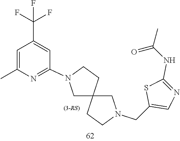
C12(CN(CC3=CN=C(NC(=O)C)S3)CC1)CCN(C1=NC(C)=CC(C(F)(F)F)=C1)C2
